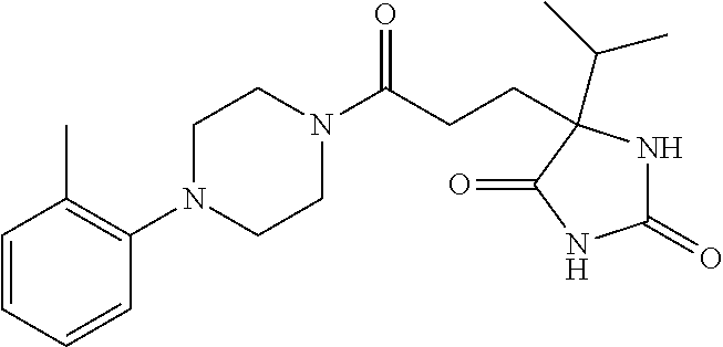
C1(N2CCN(C(CCC3(C(C)C)NC(=O)NC3=O)=O)CC2)=C(C)C=CC=C1
